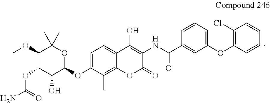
C1(OC)C(OC(N)=O)C(O)C(OC2=CC=C3C(=C2C)OC(=O)C(NC(=O)C2=CC(OC4=C(Cl)C=CC=C4)=CC=C2)=C3O)OC1(C)C
